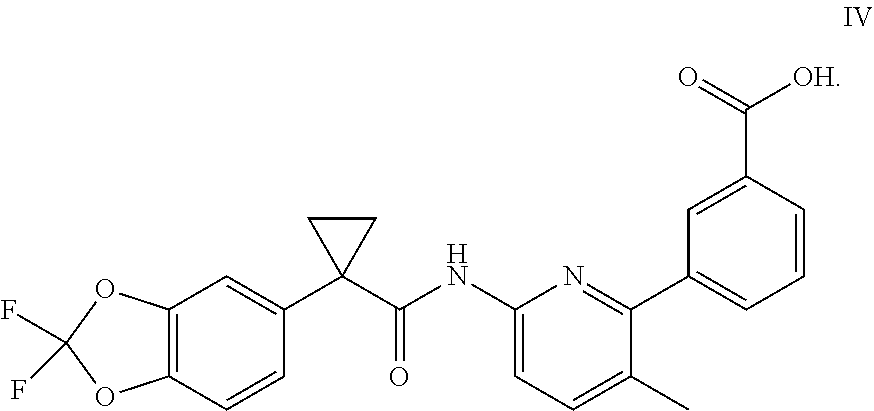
C1([HN]C(C2(C3=CC4=C(C=C3)OC(F)(F)O4)CC2)=O)=CC=C(C)C(C2=CC=CC(C(=O)[OH])=C2)=N1
